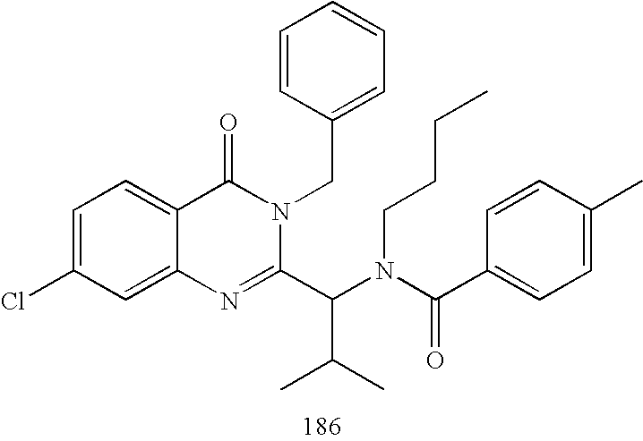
C1=C(Cl)C=C2C(=C1)C(=O)N(CC1=CC=CC=C1)C(C(N(C(C1=CC=C(C)C=C1)=O)CCCC)C(C)C)=N2
